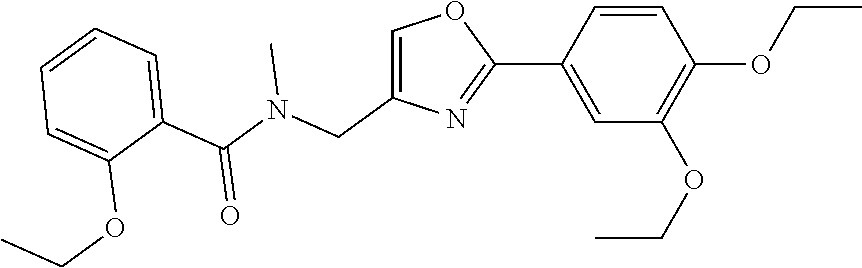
C1(C2=CC(OCC)=C(OCC)C=C2)=NC(CN(C(C2=CC=CC=C2OCC)=O)C)=CO1
